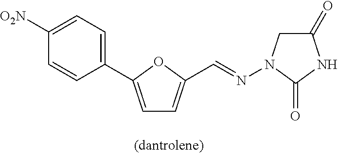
C1(C2=CC=C(C=NN3CC(=O)NC3=O)O2)=CC=C([O2N])C=C1
